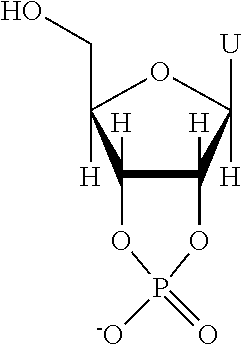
C12([H])C([H])(C([U])([H])OC1(CO)[H])OP(=O)([-O])O2
